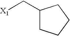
C1(C[X1])CCCC1
